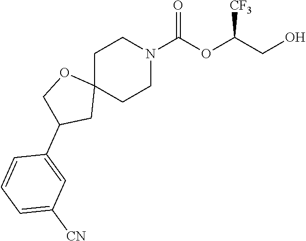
C1C2(CCN(C(OC(CO)[CF3])=O)C1)OCC(C1=CC([CN])=CC=C1)C2
